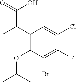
C1(C(C)C(=O)O)=C(OC(C)C)C(Br)=C(F)C(Cl)=C1
